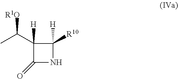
C1(C(C)[R1O])([H])C(=O)NC1([R10])[H]
